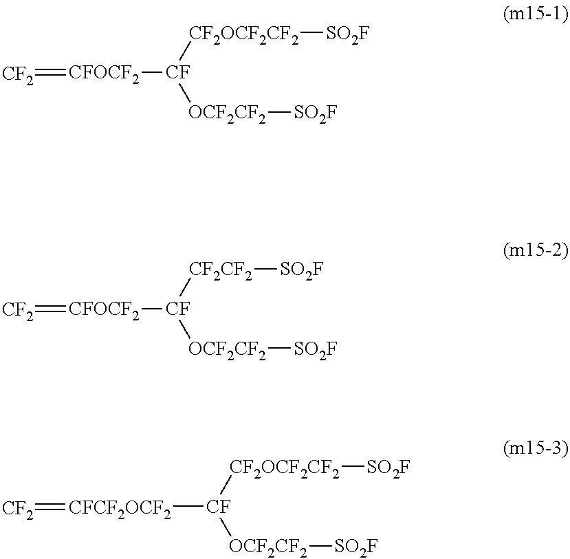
[CF2]=[CFOCF2][CF]([CF2OCF2CF2][SO2F])[OCF2CF2][SO2F].[CF2]=[CFOCF2][CF]([CF2CF2][SO2F])[OCF2CF2][SO2F].[CF]([CF2OCF2CF2][SO2F])([OCF2CF2][SO2F])[CFCF2OCF2]=[CF2]
